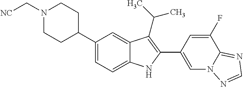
N1(C[NC])CCC(C2=CC=C3C(=C2)C(C(C)C)=C(C2=CN4C(=NC=N4)C(F)=C2)N3)CC1
